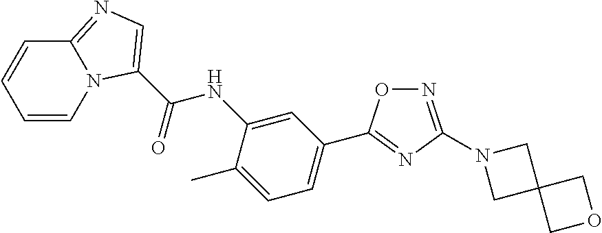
C1=CN2C(=NC=C2C(NC2=CC(C3=NC(N4CC5(C4)COC5)=NO3)=CC=C2C)=O)C=C1
